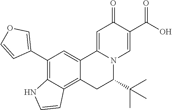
C12=CC(C3=COC=C3)=C3C(=C1CC(C(C)(C)C)N1C2=CC(=O)C(C(O)=O)=C1)C=CN3
